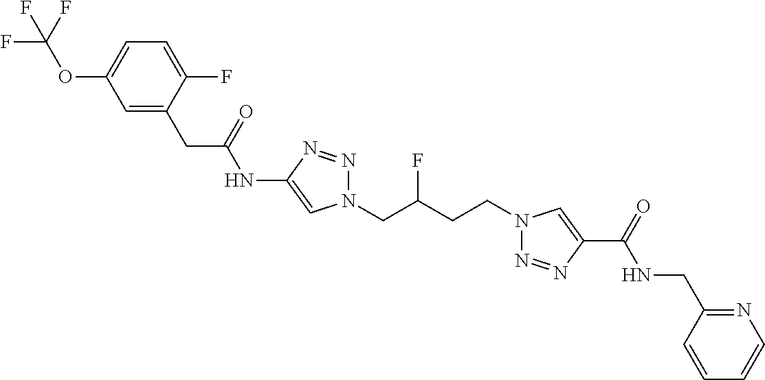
C1(NC(CC2=CC(OC(F)(F)F)=CC=C2F)=O)=CN(CC(CCN2N=NC(C(=O)NCC3=NC=CC=C3)=C2)F)N=N1
